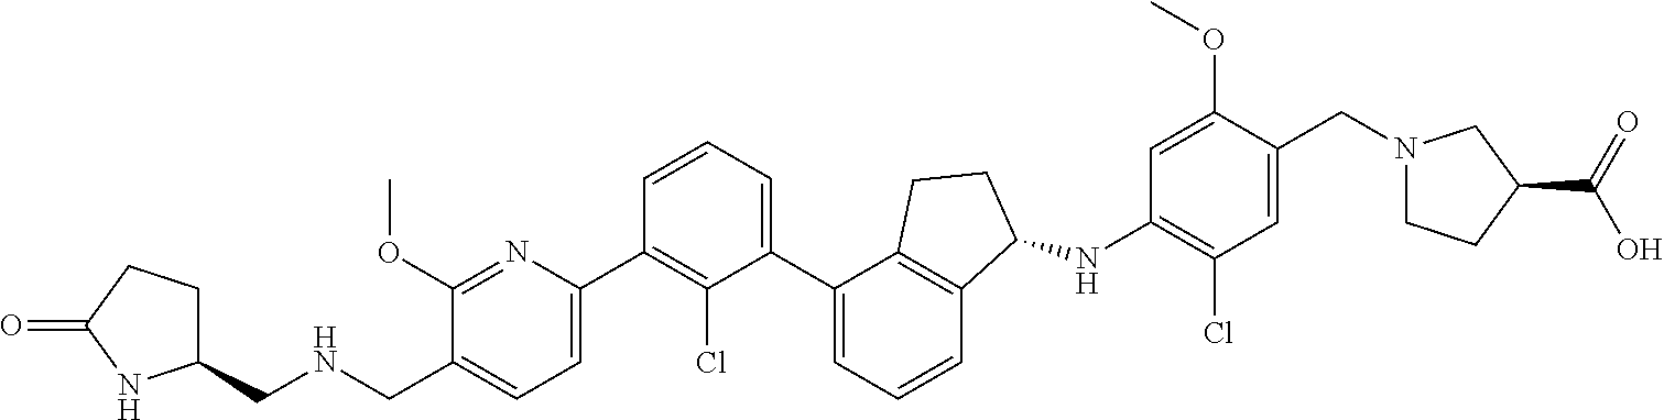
C1(CNCC2=CC=C(C3=C(Cl)C(C4=CC=CC5=C4CCC5NC4=C(Cl)C=C(CN5CCC(C(=O)O)C5)C(OC)=C4)=CC=C3)N=C2OC)CCC(=O)N1
